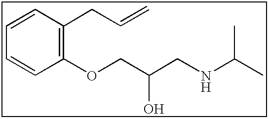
C1=CC=CC(OCC(CNC(C)C)O)=C1CC=C
